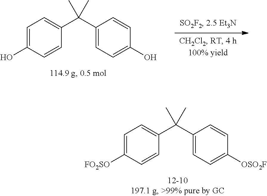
C1=C(O)C=CC(C(C2=CC=C(O)C=C2)(C)C)=C1.C1=C([FO2SO])C=CC(C(C2=CC=C([OSO2F])C=C2)(C)C)=C1
